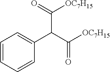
C1=CC=CC(C(C(=O)[OC7H15])C(=O)[OC7H15])=C1
